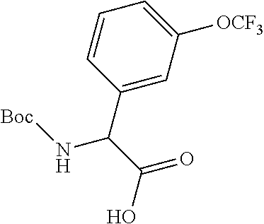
C1=CC(C(C(=O)O)N[Boc])=CC([OCF3])=C1
